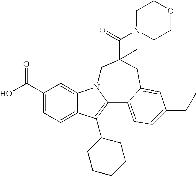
C1(C(O)=O)=CC=C2C(=C1)N1C(=C2C2CCCCC2)C2=CC=C(CC)C=C2C2C(C(N3CCOCC3)=O)(C1)C2
